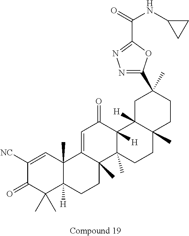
C1([NC])=CC2(C)C([H])(C(C)(C)C1=O)CCC1(C)C2=CC(=O)C2([H])C1(C)CCC1(C)C2([H])CC(C)(C2=NN=C(C(=O)NC3CC3)O2)CC1
